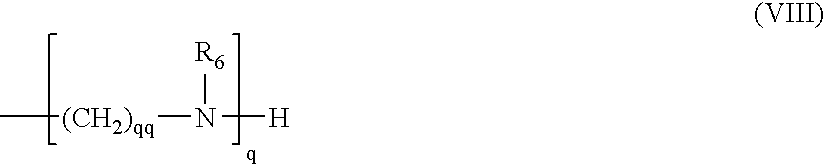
C[(CH2)qq]N([R6])[H]
